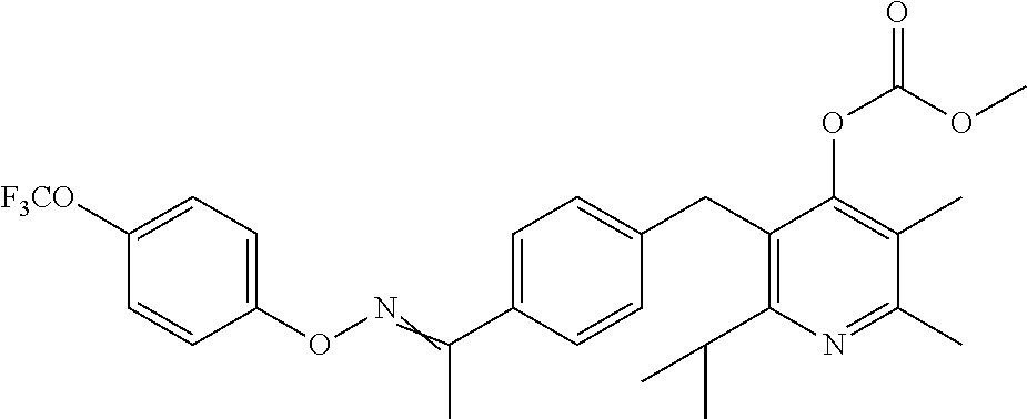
C1(CC2=C(C(C)C)N=C(C)C(C)=C2OC(OC)=O)=CC=C(C(=NOC2=CC=C([F3CO])C=C2)C)C=C1
